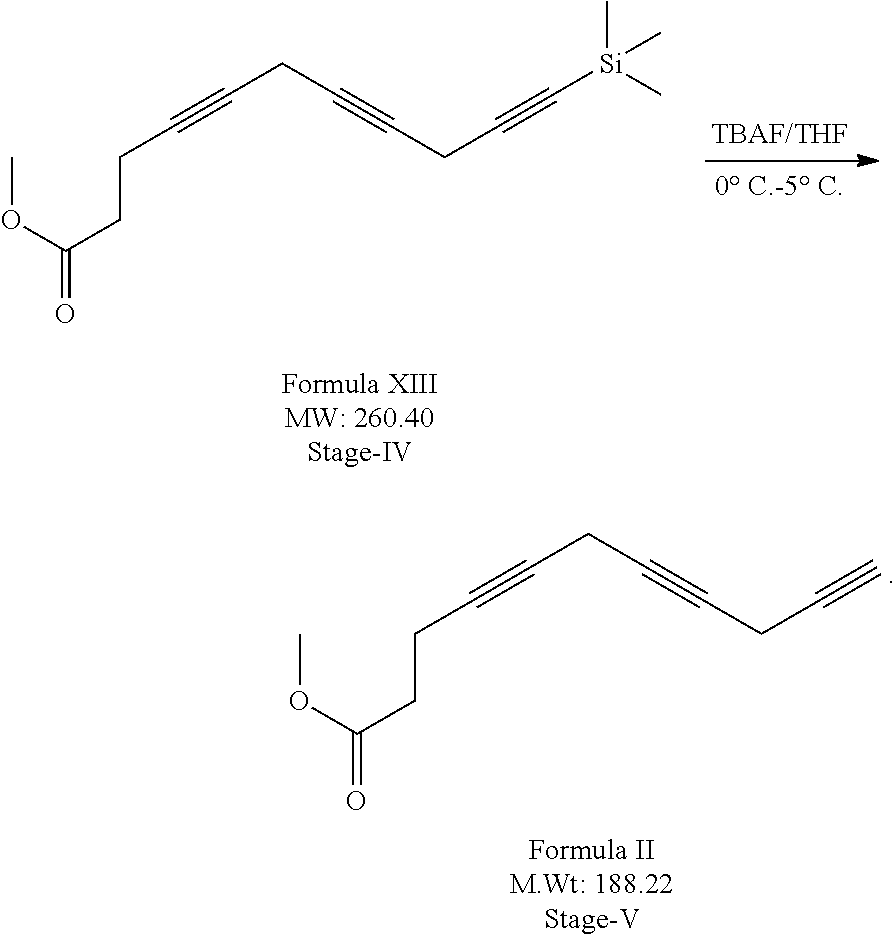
C(CC#CCC#C[Si](C)(C)C)#CCCC(=O)OC.C(CC#CCC#C)#CCCC(=O)OC
